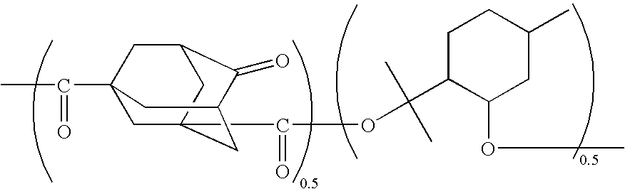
C12(C(=O)OC(C3C(OC)CC(C)CC3)(C)C)CC3(C(=O)C)CC(C(=O)C(C1)C3)C2
